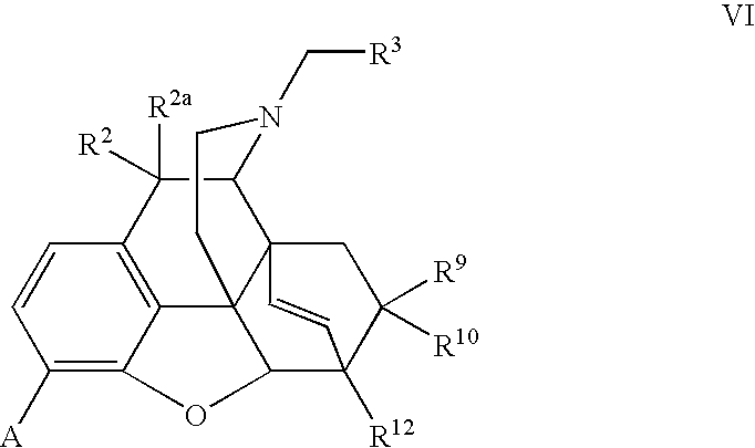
C1=CC([A])=C2C3=C1C([R2a])([R2])C1N(C[R3])CCC34C(O2)C2([R12])C([R9])([R10])CC14C=C2
